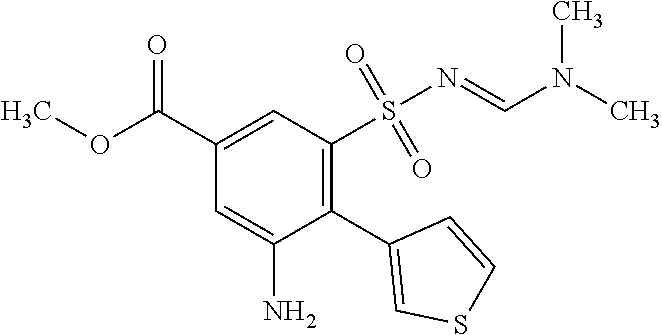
C1(C2=CSC=C2)=C(S(N=CN(C)C)(=O)=O)C=C(C(OC)=O)C=C1N
